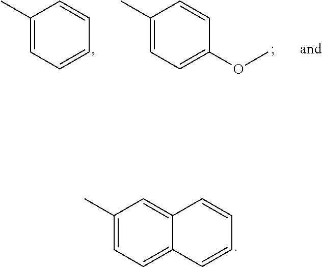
C1(C)=CC=C2C(=C1)C=CC=C2.C1(C)=CC=C(OC)C=C1.C1(C)=CC=CC=C1
